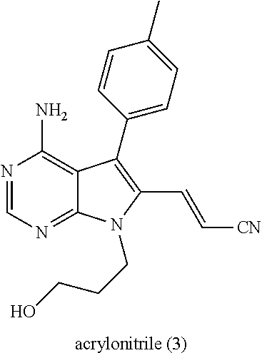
N1=CN=C2C(=C1N)C(C1=CC=C(C)C=C1)=C(C=C[CN])N2CCCO.[acrylonitrile (3)]
